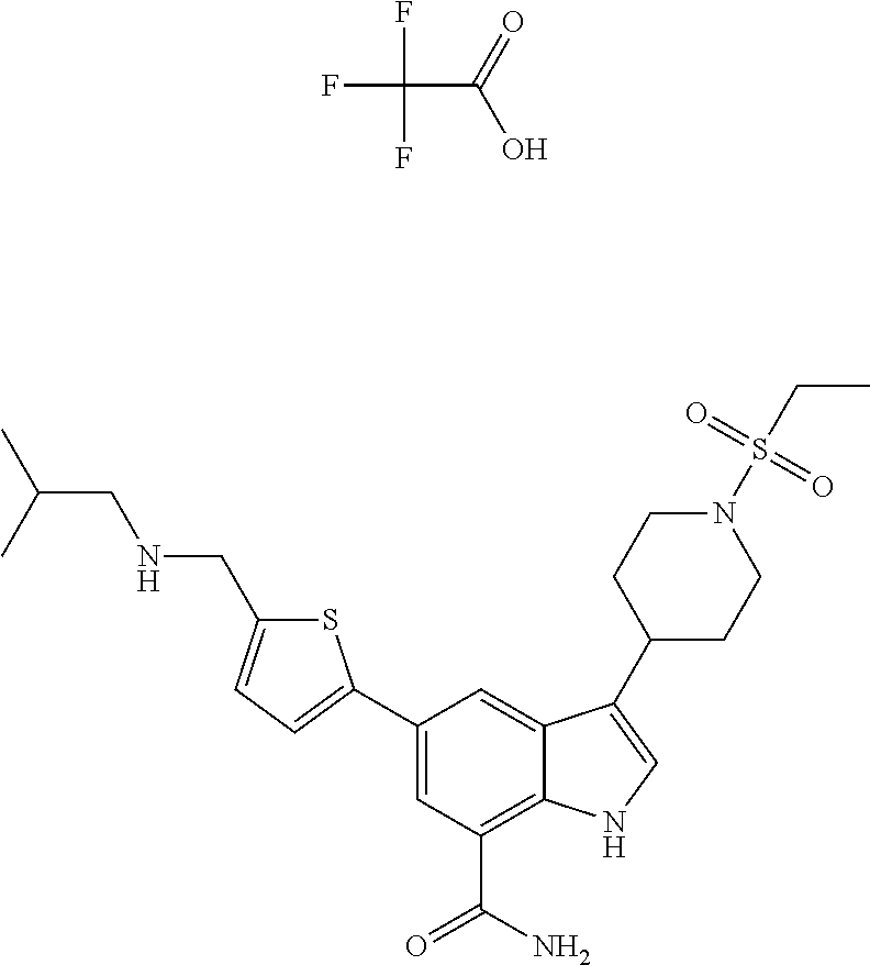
C(CNCC1=CC=C(C2=CC(C(N)=O)=C3C(=C2)C(C2CCN(S(CC)(=O)=O)CC2)=CN3)S1)(C)C.FC(F)(F)C(O)=O
